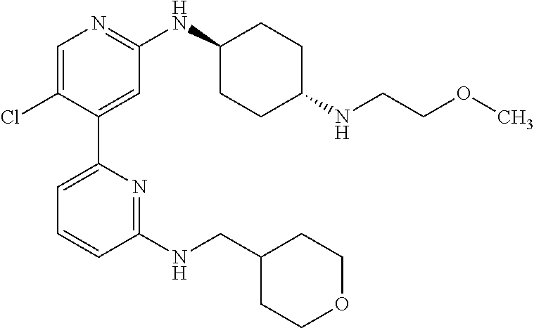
C1=C(Cl)C(C2=CC=CC(NCC3CCOCC3)=N2)=CC(NC2CCC(NCCOC)CC2)=N1
